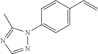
C1=CC(C=C)=CC=C1N1N=CN=C1C
